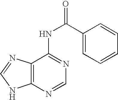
C12=C(N=CN=C1NC(C1=CC=CC=C1)=O)NC=N2
